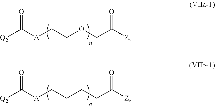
C([A]CCOCC([Z])=O)([Q2])=O.C([A]CCCCC([Z])=O)([Q2])=O
